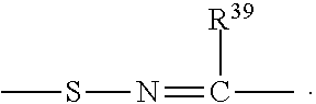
CC([R39])=NSC
